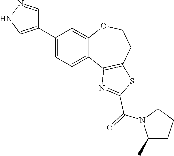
C1(C2=CNN=C2)=CC=C2C(=C1)OCCC1=C2N=C(C(=O)N2C(C)CCC2)S1
